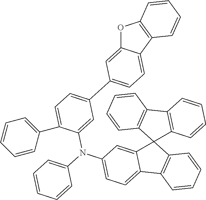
O1C2=CC(C3=CC=C(C4=CC=CC=C4)C(N(C4=CC=CC=C4)C4=CC=C5C(=C4)C4(C6=C5C=CC=C6)C5=C(C6=C4C=CC=C6)C=CC=C5)=C3)=CC=C2C2=C1C=CC=C2
